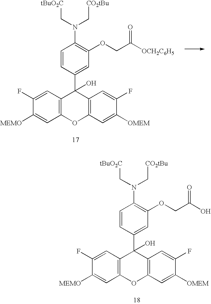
C1=CC(C2(O)C3=C(OC4=C2C=C(F)C([OMEM])=C4)C=C([MEMO])C(F)=C3)=CC(OCC(O)=O)=C1N(C[CO2tBu])C[tBuO2C].C1=CC(C2(O)C3=C(OC4=C2C=C(F)C([OMEM])=C4)C=C([MEMO])C(F)=C3)=CC(OCC([OCH2C6H5])=O)=C1N(C[CO2tBu])C[tBuO2C]
